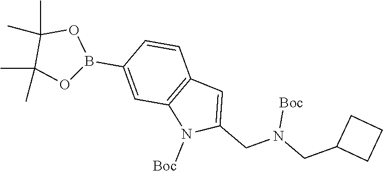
C1=C(B2OC(C)(C)C(C)(C)O2)C=CC2=C1N([Boc])C(CN([Boc])CC1CCC1)=C2
